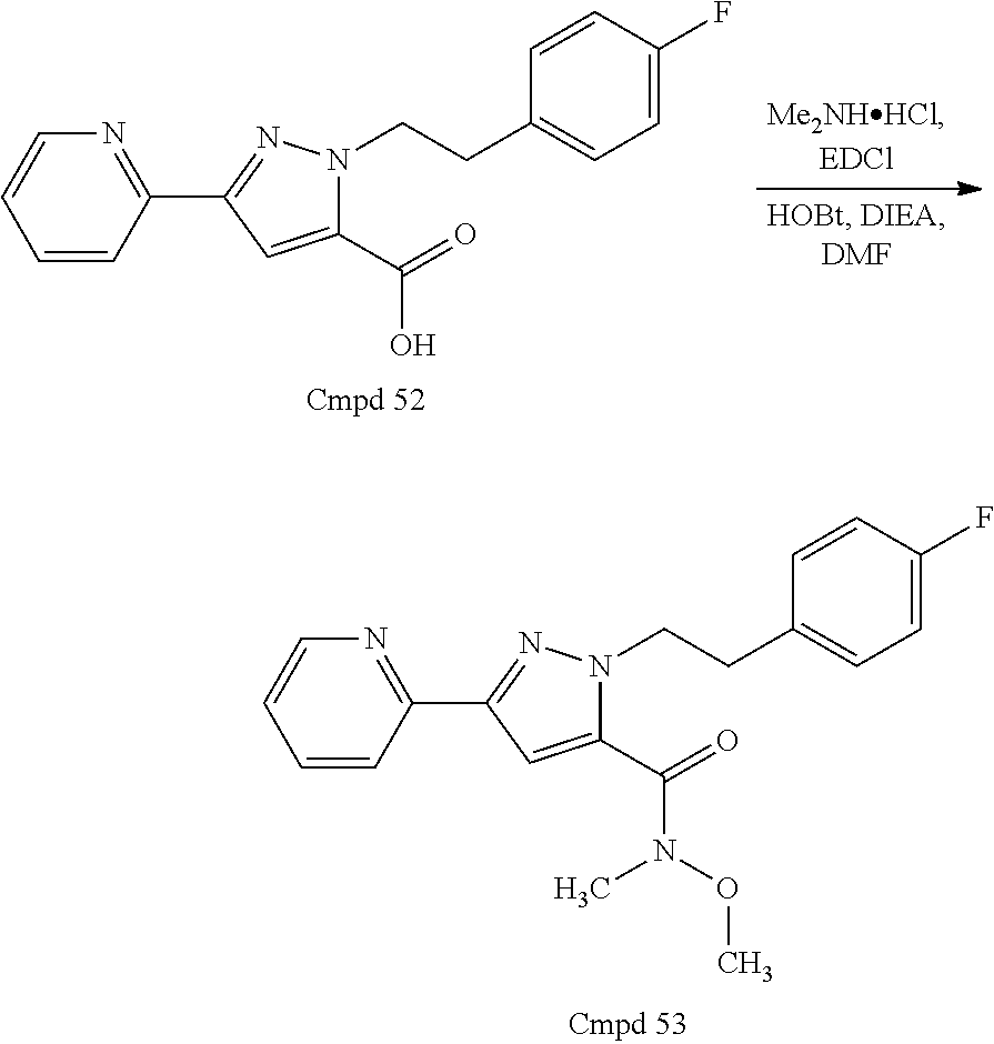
C1=CC(C2=NN(CCC3=CC=C(F)C=C3)C(C(=O)N(OC)C)=C2)=NC=C1.C1=CC(C2=NN(CCC3=CC=C(F)C=C3)C(C(=O)O)=C2)=NC=C1
